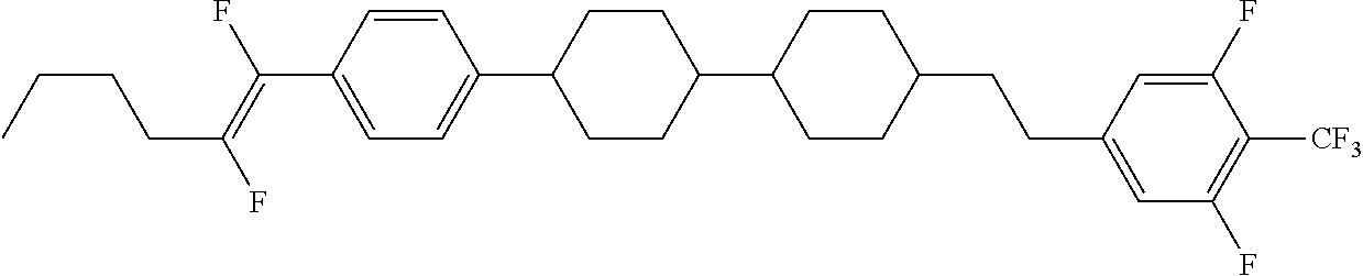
C1=CC(C(=C(F)CCCC)F)=CC=C1C1CCC(C2CCC(CCC3=CC(F)=C([CF3])C(F)=C3)CC2)CC1
